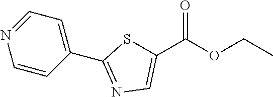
C1=CC(C2=NC=C(C(OCC)=O)S2)=CC=N1
